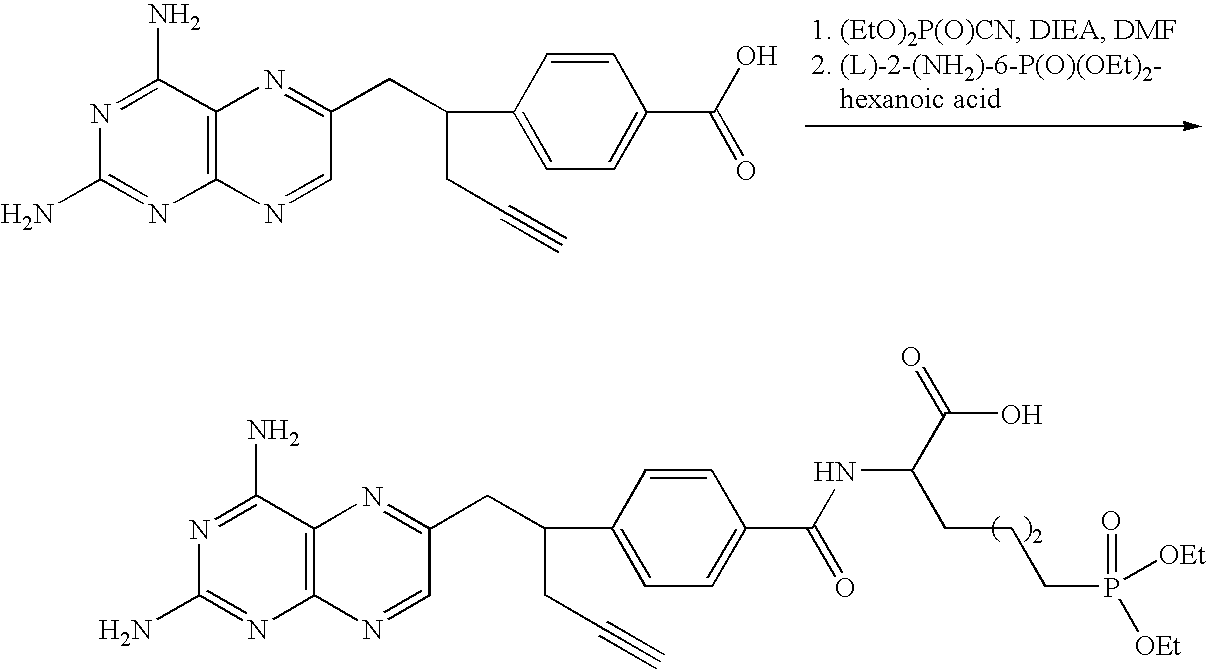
C1(N)=NC2=C(C(N)=N1)N=C(CC(CC#C)C1=CC=C(C(O)=O)C=C1)C=N2.C1(N)=NC2=C(C(N)=N1)N=C(CC(CC#C)C1=CC=C(C(NC(C(O)=O)CCCP(=O)([OEt])[OEt])=O)C=C1)C=N2
